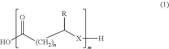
OC([(CH2)n]C([X][H])[R])=O
